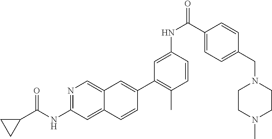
N1=C(NC(C2CC2)=O)C=C2C(=C1)C=C(C1=C(C)C=CC(NC(=O)C3=CC=C(CN4CCN(C)CC4)C=C3)=C1)C=C2
